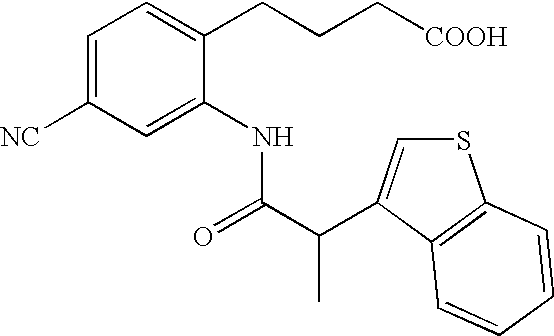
C1=C([NC])C=C(NC(C(C2=CSC3=C2C=CC=C3)C)=O)C(CCC[COOH])=C1
